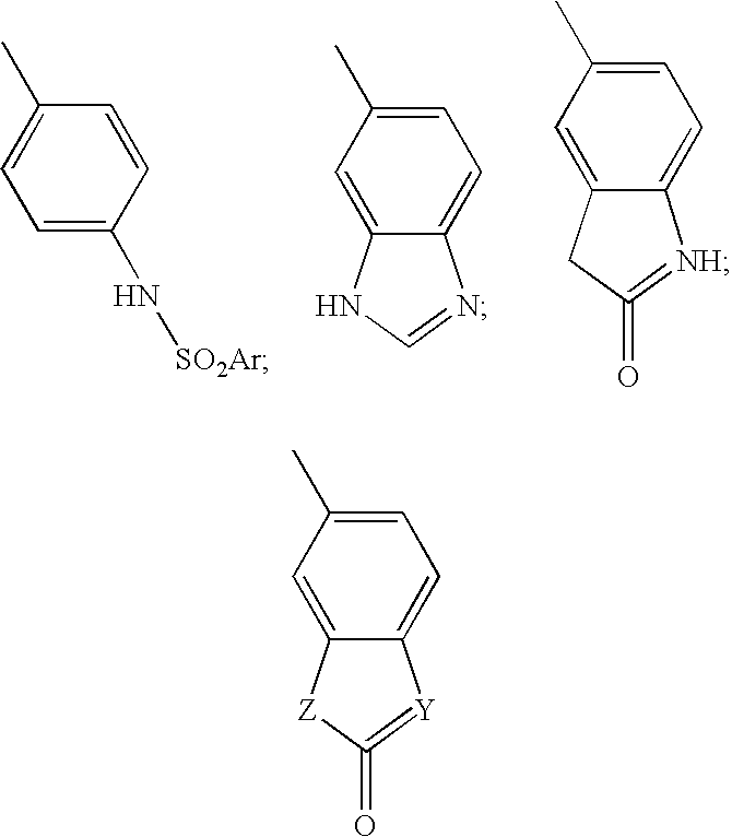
C1=C(N[SO2Ar])C=CC(C)=C1.C1=C(C)C=C2C(=C1)N=CN2.C1=C(C)C=C2C(=C1)[NH]=C(=O)C2.C1=C(C)C=C2C(=C1)[Y]=C(=O)[Z]2
